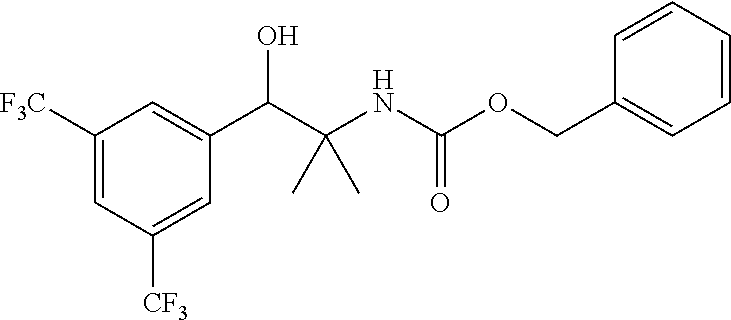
C1([F3C])=CC([CF3])=CC(C(O)C(C)(C)NC(=O)OCC2=CC=CC=C2)=C1
